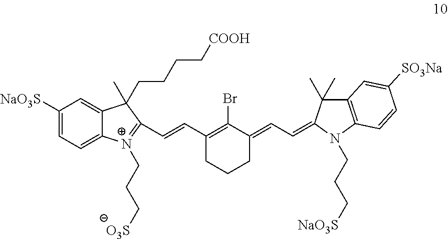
C(=CC1=C(Br)C(=CC=C2N(CCC[NaO3S])C3=C(C=C([SO3Na])C=C3)C2(C)C)CCC1)C1=[N+](CCC[O3S])C2=CC=C([NaO3S])C=C2C1(C)CCCC[COOH]
